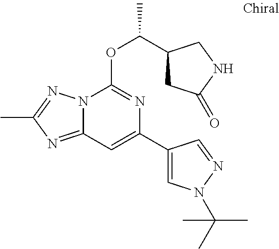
N12C(=NC(C)=N1)C=C(C1=CN(C(C)(C)C)N=C1)N=C2OC(C)C1CC(=O)NC1
